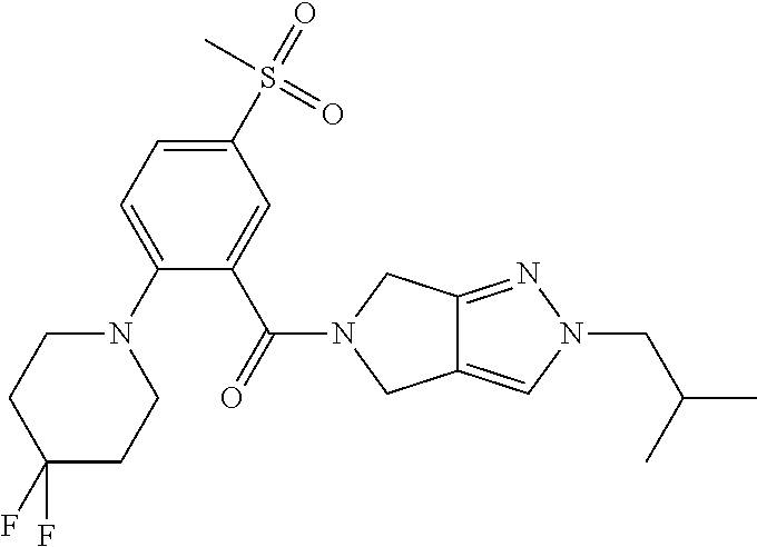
N1(C2=CC=C(S(=O)(C)=O)C=C2C(=O)N2CC3=CN(CC(C)C)N=C3C2)CCC(F)(F)CC1
